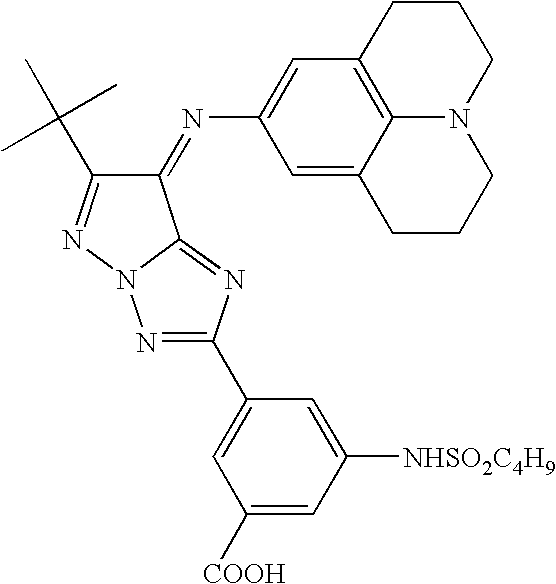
C1(=NC2=CC3=C4C(=C2)CCCN4CCC3)C(C(C)(C)C)=NN2C1=NC(C1=CC([COOH])=CC([NHSO2C4H9])=C1)=N2
